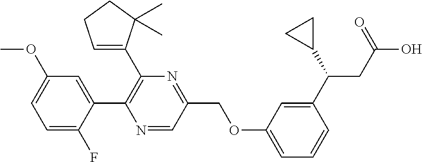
N1=CC(COC2=CC=CC(C(C3CC3)CC(O)=O)=C2)=NC(C2=CCCC2(C)C)=C1C1=CC(OC)=CC=C1F
